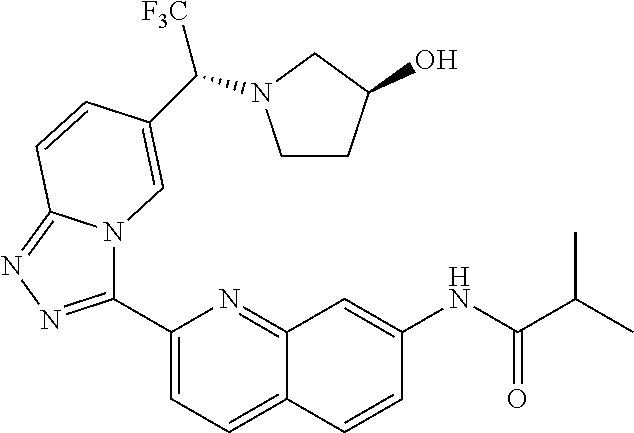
C1(C2=NN=C3N2C=C(C([F3C])N2CCC(O)C2)C=C3)=CC=C2C(=N1)C=C(NC(C(C)C)=O)C=C2
